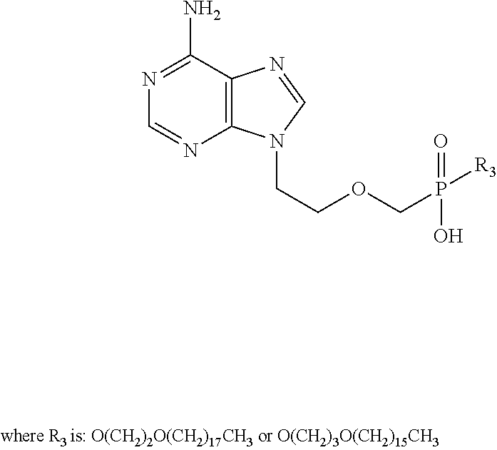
N1=C(N)C2=C(N=C1)N(CCOCP(O)(=O)[R3])C=N2
